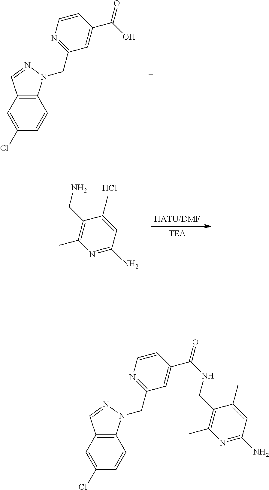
C12=C(C=C(Cl)C=C1)C=NN2CC1=NC=CC(C(O)=O)=C1.[HATU/DMF].[TEA].N1=C(N)C=C(C)C(CN)=C1C.Cl.C12=C(C=C(Cl)C=C1)C=NN2CC1=NC=CC(C(NCC2=C(C)N=C(N)C=C2C)=O)=C1
